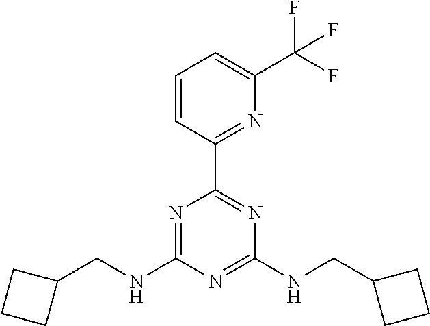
C1=CC(C2=NC(NCC3CCC3)=NC(NCC3CCC3)=N2)=NC(C(F)(F)F)=C1
